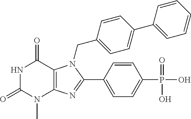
N1C(=O)N(C)C2=C(C1=O)N(CC1=CC=C(C3=CC=CC=C3)C=C1)C(C1=CC=C(P(O)(=O)O)C=C1)=N2
